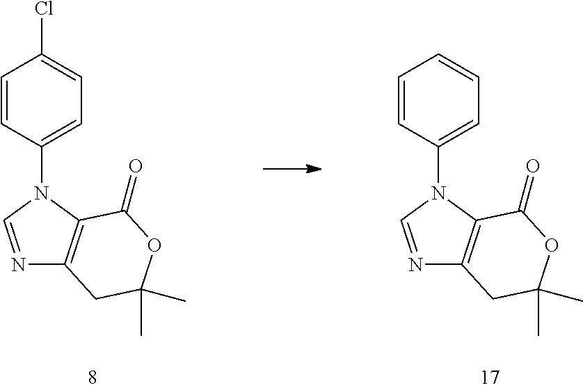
C1=CC(N2C3=C(N=C2)CC(C)(C)OC3=O)=CC=C1Cl.C1=CC(N2C3=C(N=C2)CC(C)(C)OC3=O)=CC=C1
